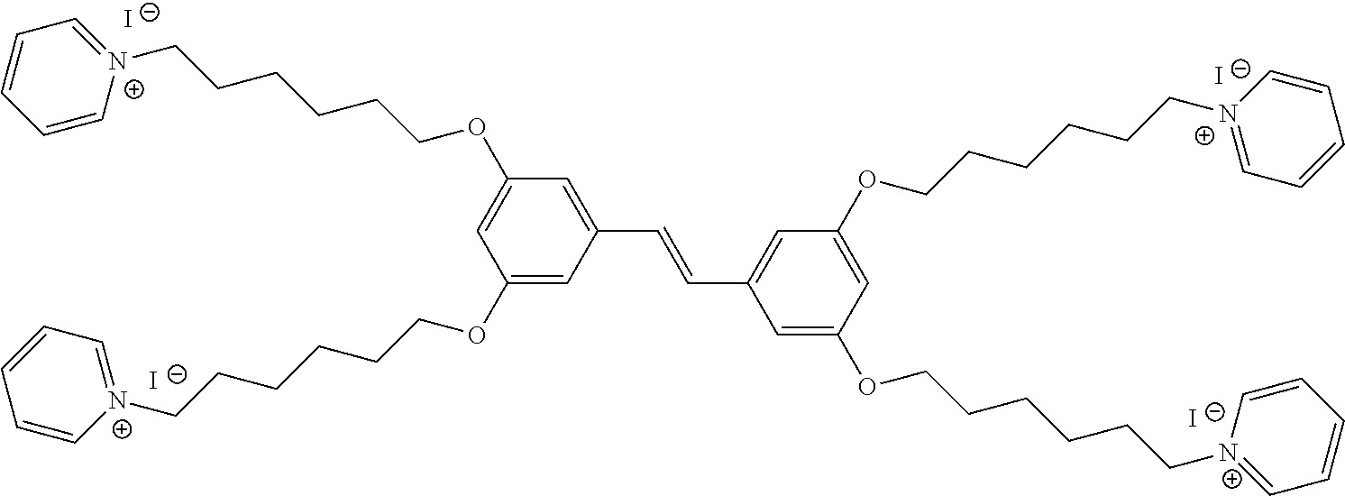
C1(OCCCCCC[N+]2=CC=CC=C2)=CC(C=CC2=CC(OCCCCCC[N+]3=CC=CC=C3)=CC(OCCCCCC[N+]3=CC=CC=C3)=C2)=CC(OCCCCCC[N+]2=CC=CC=C2)=C1.[I-].[I-].[I-].[I-]
